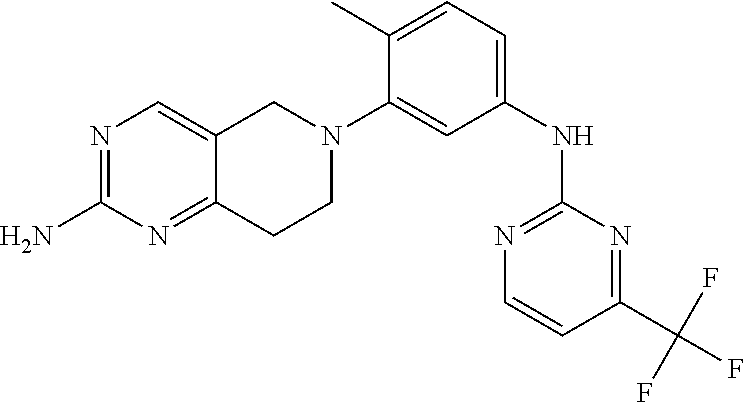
N1=C(N)N=C2C(=C1)CN(C1=CC(NC3=NC=CC(C(F)(F)F)=N3)=CC=C1C)CC2
